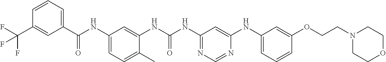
C1(C(NC2=CC=C(C)C(NC(NC3=NC=NC(NC4=CC=CC(OCCN5CCOCC5)=C4)=C3)=O)=C2)=O)=CC=CC(C(F)(F)F)=C1
